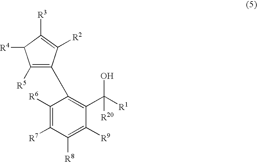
C1([R5])=C(C2=C(C([R1])(O)[R20])C([R9])=C([R8])C([R7])=C2[R6])C([R2])=C([R3])C1[R4]
